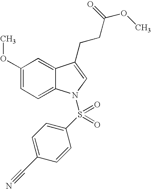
C1(OC)=CC=C2C(=C1)C(CCC(OC)=O)=CN2S(C1=CC=C(C#N)C=C1)(=O)=O
